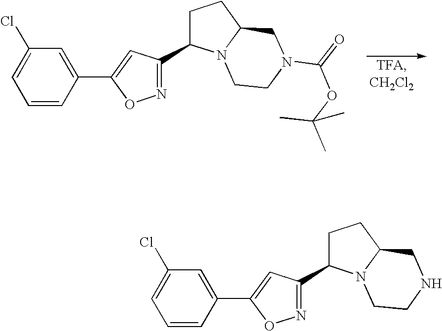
N1=C(C2CCC3N2CCN(C(=O)OC(C)(C)C)C3)C=C(C2=CC(Cl)=CC=C2)O1.N1=C(C2CCC3N2CCNC3)C=C(C2=CC(Cl)=CC=C2)O1
